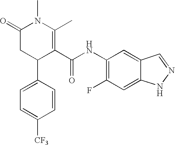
C1=C(C2C(C(NC3=C(F)C=C4C(=C3)C=NN4)=O)=C(C)N(C)C(=O)C2)C=CC([CF3])=C1
